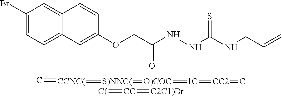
C1(Br)=CC=C2C(=C1)C=CC(OCC(=O)NNC(=S)NCC=C)=C2.C=[CCNC(]=[S)NNC(]=[O)COC]=[1C]=[CC2]=C.[C(]=[CC]=[C2C1)Br]
